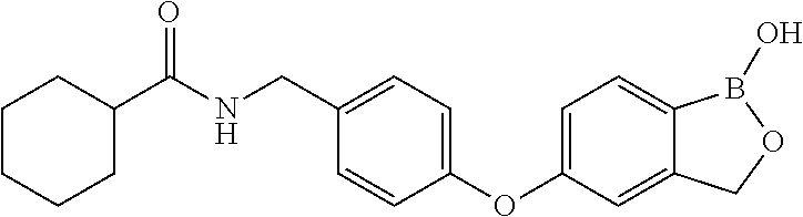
C1CCCC(C(NCC2=CC=C(OC3=CC=C4C(=C3)COB4O)C=C2)=O)C1
